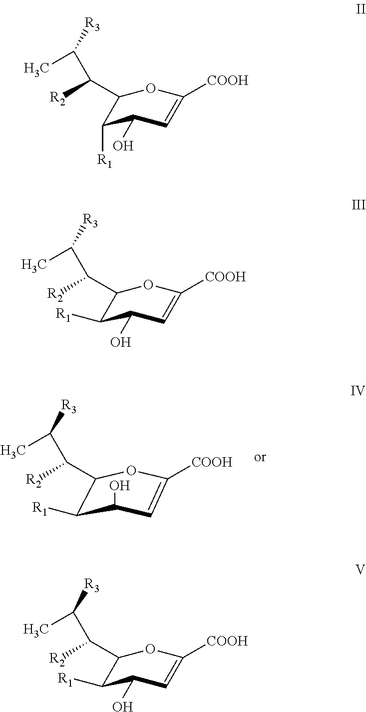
C1([R1])C(O)C=C([COOH])OC1C([R2])C([R3])C.C1([R1])C(O)C=C([COOH])OC1C([R2])C([R3])C.C1([R1])C(O)C=C([COOH])OC1C([R2])C([R3])C.C1([R1])C(O)C=C([COOH])OC1C([R2])C([R3])C
